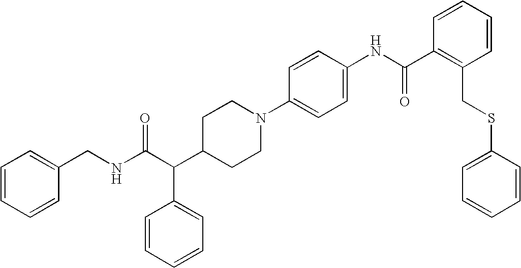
C1(CNC(C(C2CCN(C3=CC=C(NC(C4=C(CSC5=CC=CC=C5)C=CC=C4)=O)C=C3)CC2)C2=CC=CC=C2)=O)=CC=CC=C1
